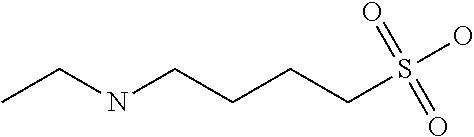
C(CCCS(O)(=O)=O)NCC
